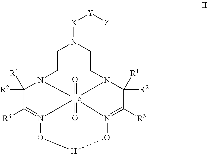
C1CN2C([R2])([R1])C([R3])=N3O[H]ON4=C([R3])C([R2])([R1])N(CCN1[X][Y][Z])[Tc]234(=O)=O
